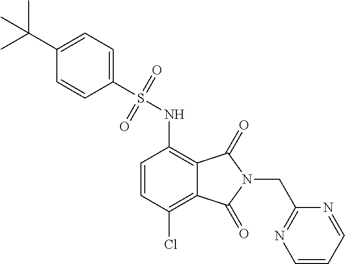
C1=CC(Cl)=C2C(=C1NS(C1=CC=C(C(C)(C)C)C=C1)(=O)=O)C(=O)N(CC1=NC=CC=N1)C2=O
